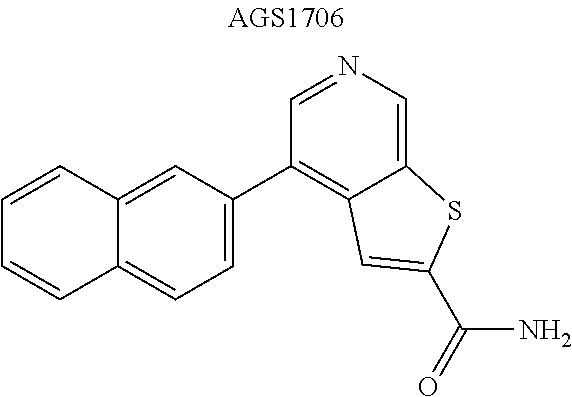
C1=CC2=CC(C3=C4C(=CN=C3)SC(C(=O)N)=C4)=CC=C2C=C1
